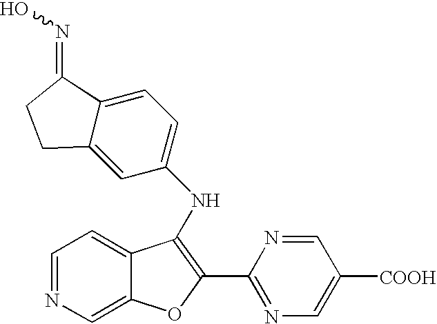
C12=CC=NC=C1OC(C1=NC=C([COOH])C=N1)=C2NC1=CC=C2C(=C1)CCC2=NO
